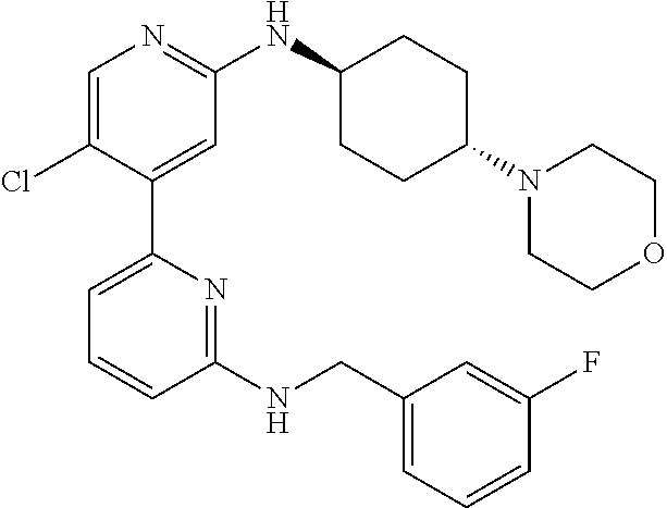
C1=C(Cl)C(C2=CC=CC(NCC3=CC=CC(F)=C3)=N2)=CC(NC2CCC(N3CCOCC3)CC2)=N1
